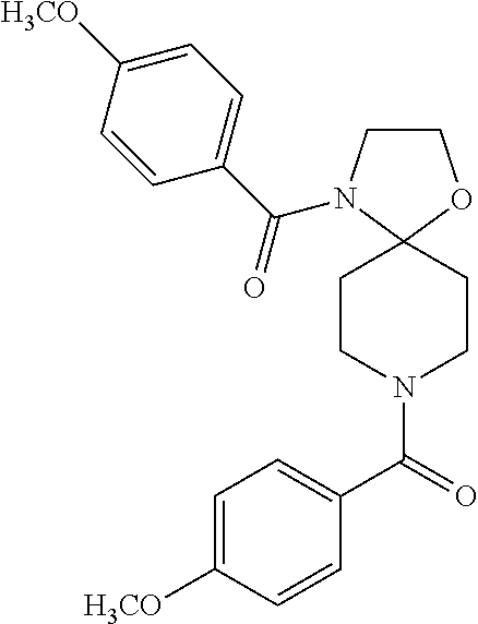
C1CN(C(C2=CC=C([H3CO])C=C2)=O)C2(O1)CCN(C(C1=CC=C([H3CO])C=C1)=O)CC2
